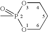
P1(C)(=O)OCCCO1
